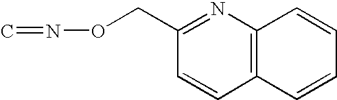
C12=C(N=C(CON=C)C=C1)C=CC=C2
